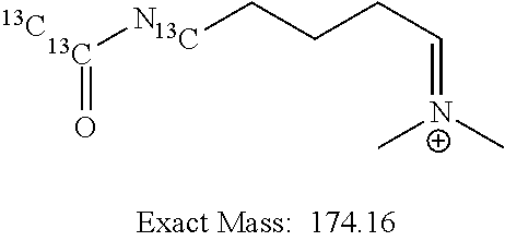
[13C](N)=O.[13C].[13C]CCCC=[N+](C)C
